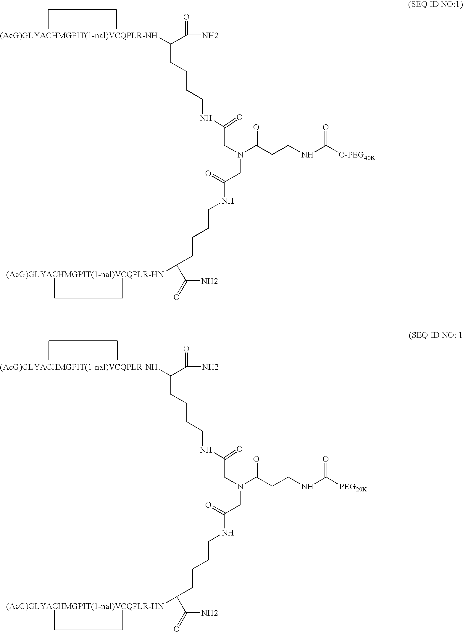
C(CCCCNC(CN(CC(=O)NCCCCC([(AcG)GLYACHMGPIT(1-nal)VCQPLR-HN])C(=O)N)C(CCNC([O-PEG40K])=O)=O)=O)([(AcG)GLYACHMGPIT(1-nal)VCQPLR-NH])C(=O)N.C(CCCCNC(CN(CC(=O)NCCCCC(C(=O)N)[(AcG)GLYACHMGPIT(1-nal)VCQPLR-HN])C(CCNC([PEG20K])=O)=O)=O)(C(=O)N)[(AcG)GLYACHMGPIT(1-nal)VCQPLR-NH]
